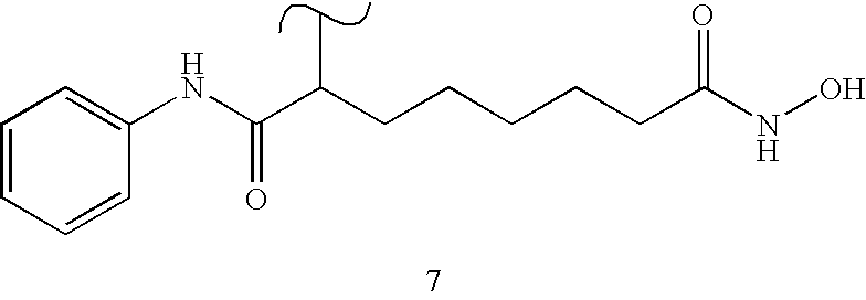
C1=CC=CC(NC(=O)C(CCCCCC(NO)=O)C)=C1
